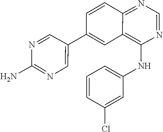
N1=CC(C2=CC3=C(NC4=CC=CC(Cl)=C4)N=CN=C3C=C2)=CN=C1N
